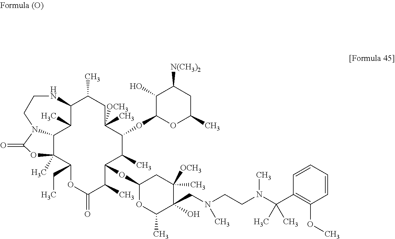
C12C(C)C3C(C)(C(CC)OC(=O)C(C)C(OC4OC(C)C(O)(CN(CCN(C(C5=C(OC)C=CC=C5)(C)C)C)C)C(C)([OCH3])C4)C(C)C(OC4OC(C)CC([N(CH3)2])C4O)C(C)([OCH3])CC1C)OC(=O)N3CCN2
